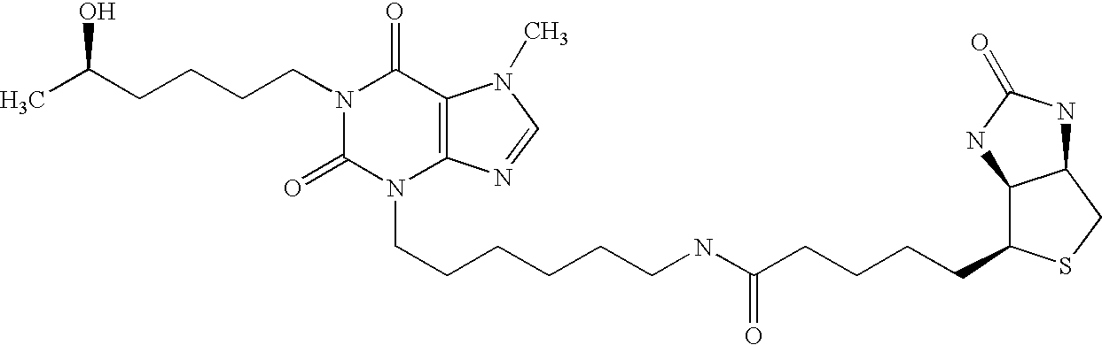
CC(CCCCN1C(=O)N(CCCCCCNC(CCCCC2C3C(CS2)NC(=O)N3)=O)C2=C(C1=O)N(C)C=N2)O
